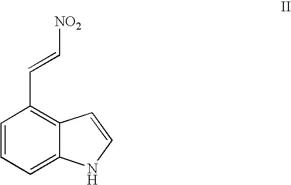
C1=CC=C2C(=C1C=C[NO2])C=CN2
